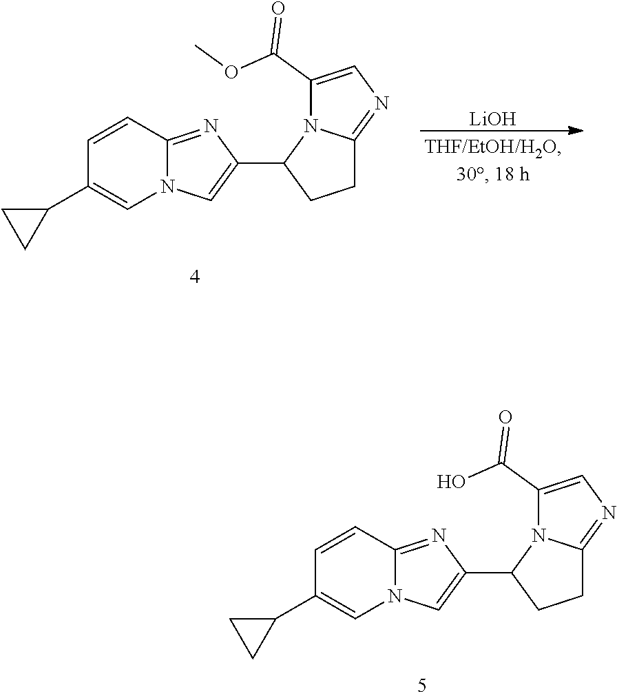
C1=CC2=NC(C3CCC4=NC=C(C(OC)=O)N34)=CN2C=C1C1CC1.[LiOH].C1=CC2=NC(C3CCC4=NC=C(C(O)=O)N34)=CN2C=C1C1CC1
